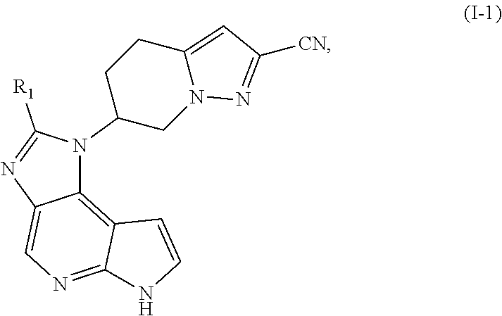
C12=C3C(=NC=C1N=C([R1])N2C1CN2C(=CC([CN])=N2)CC1)NC=C3
